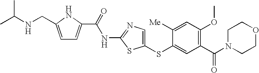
C1(SC2=CC(C(N3CCOCC3)=O)=C(OC)C=C2[Me])=CN=C(NC(C2=CC=C(CNC(C)C)N2)=O)S1
